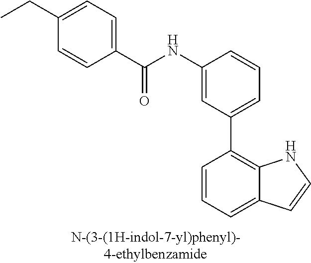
C1(NC(C2=CC=C(CC)C=C2)=O)=CC(C2=C3C(=CC=C2)C=CN3)=CC=C1
